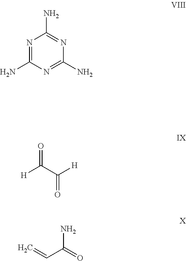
N1=C(N)N=C(N)N=C1N.C=CC(=O)N.[H]C(C([H])=O)=O
